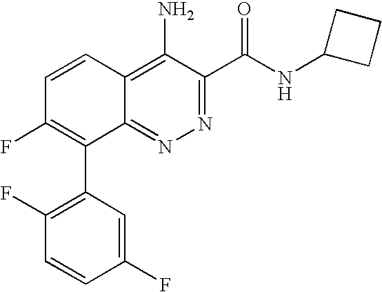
C1=CC2=C(N)C(C(NC3CCC3)=O)=NN=C2C(C2=C(F)C=CC(F)=C2)=C1F
